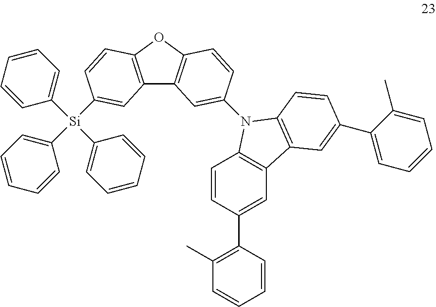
C12=C(OC3=C1C=C(N1C4=C(C=C(C5=C(C)C=CC=C5)C=C4)C4=C1C=CC(C1=CC=CC=C1C)=C4)C=C3)C=CC([Si](C1=CC=CC=C1)(C1=CC=CC=C1)C1=CC=CC=C1)=C2
